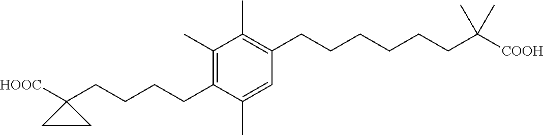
C1(C)=C(CCCCCCC([COOH])(C)C)C=C(C)C(CCCCC2([HOOC])CC2)=C1C
